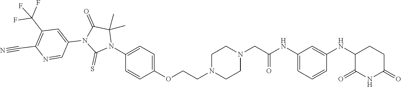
C1=C(NC(CN2CCN(CCOC3=CC=C(N4C(C)(C)C(=O)N(C5=CC(C(F)(F)F)=C(C#N)N=C5)C4=S)C=C3)CC2)=O)C=C(NC2C(=O)NC(=O)CC2)C=C1
